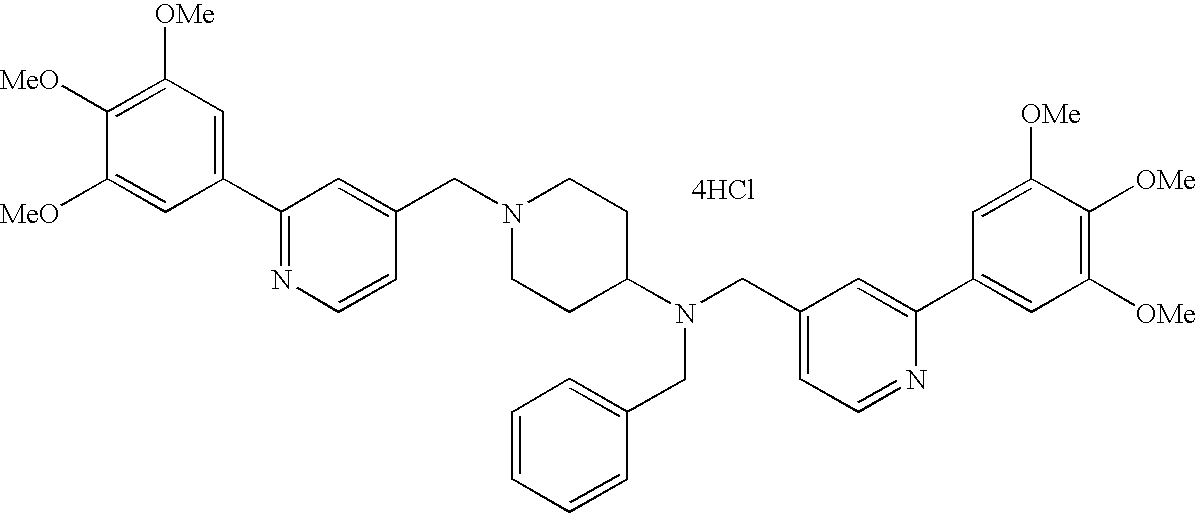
C1(C2=NC=CC(CN3CCC(N(CC4=CC=NC(C5=CC([OMe])=C([OMe])C([OMe])=C5)=C4)CC4=CC=CC=C4)CC3)=C2)=CC([OMe])=C([MeO])C([MeO])=C1.[4HCl]
